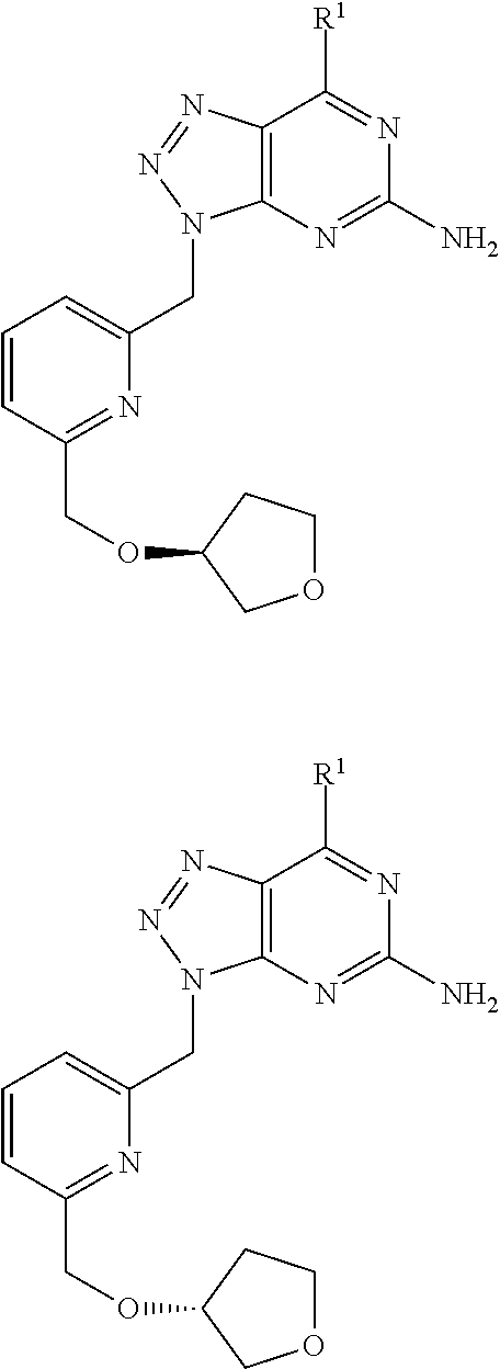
C12=C(N=C(N)N=C1[R1])N(CC1=CC=CC(COC3COCC3)=N1)N=N2.C12=C(N=C(N)N=C1[R1])N(CC1=CC=CC(COC3COCC3)=N1)N=N2
